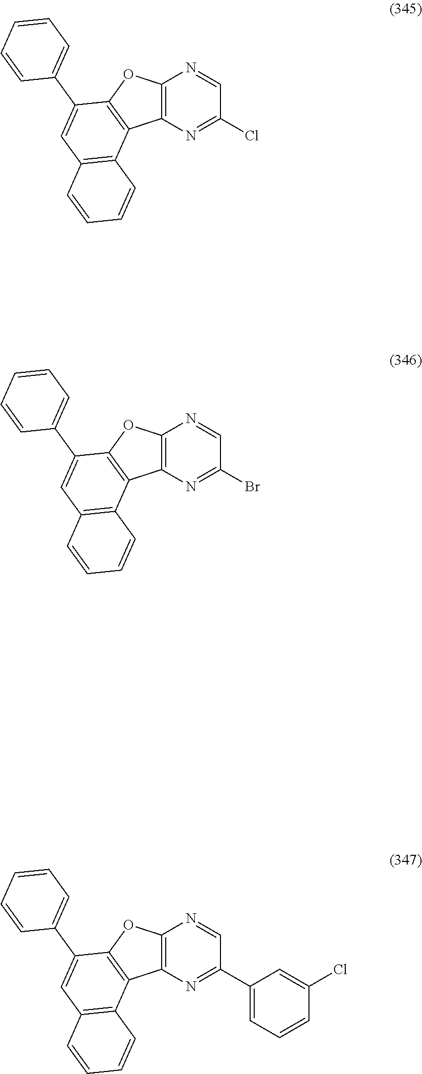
C12=C(N=C(Br)C=N1)C1=C(O2)C(C2=CC=CC=C2)=CC2=C1C=CC=C2.C12=C(N=C(Cl)C=N1)C1=C(O2)C(C2=CC=CC=C2)=CC2=C1C=CC=C2.C12=C(N=C(C3=CC=CC(Cl)=C3)C=N1)C1=C(O2)C(C2=CC=CC=C2)=CC2=C1C=CC=C2
